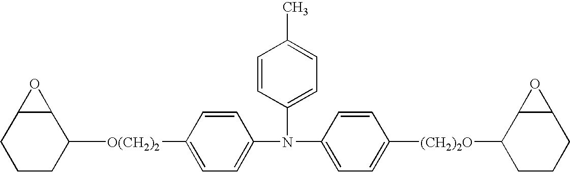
C1(N(C2=CC=C([O(CH2)2]C3C4C(CCC3)O4)C=C2)C2=CC=C(C)C=C2)=CC=C([(CH2)2O]C2CCCC3C2O3)C=C1
